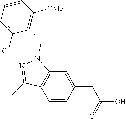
C1=CC(CC(O)=O)=CC2=C1C(C)=NN2CC1=C([OMe])C=CC=C1Cl
